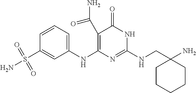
C1(C(N)=O)=C(NC2=CC=CC(S(N)(=O)=O)=C2)N=C(NCC2(N)CCCCC2)NC1=O
